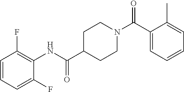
C1(C(N2CCC(C(NC3=C(F)C=CC=C3F)=O)CC2)=O)=CC=CC=C1C
